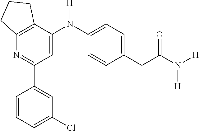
C12=C(C(N(C3=CC=C(CC(N([H])[H])=O)C=C3)[H])=CC(C3=CC(Cl)=CC=C3)=N1)CCC2
